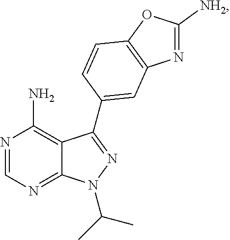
N1=C2C(=C(N)N=C1)C(C1=CC3=C(OC([NH2])=N3)C=C1)=NN2C(C)C
